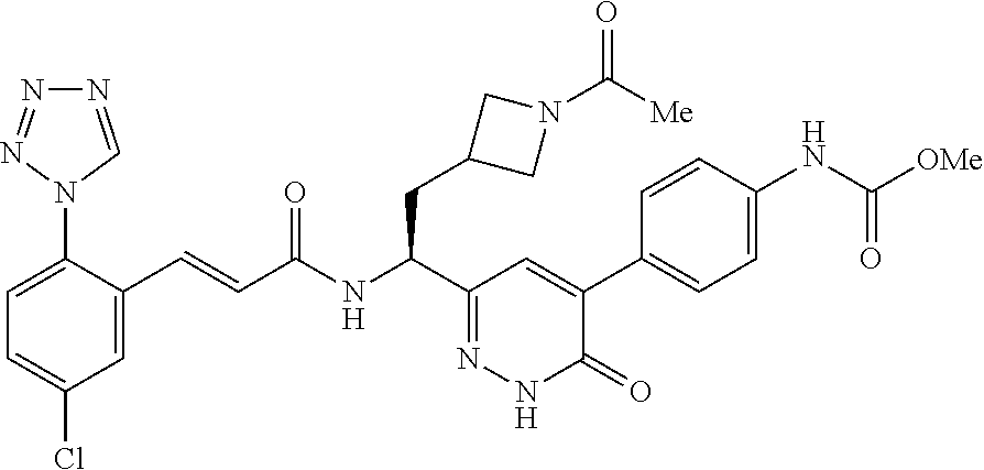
C1=C(C=CC(=O)NC(C2=NNC(=O)C(C3=CC=C(NC(=O)[OMe])C=C3)=C2)CC2CN(C(=O)[Me])C2)C(N2C=NN=N2)=CC=C1Cl
